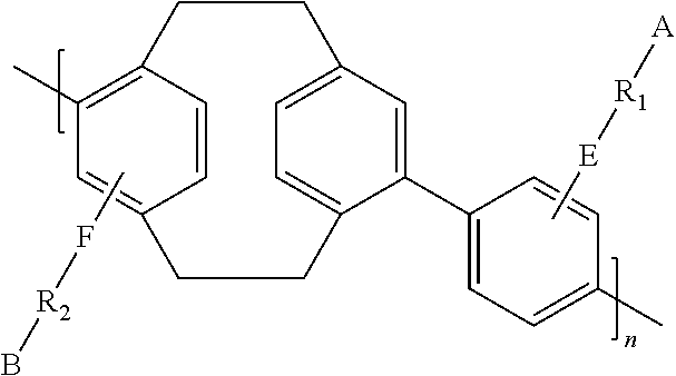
CF[R2]B.C1=CC2=C(C)C=C1CCC1=CC=C(C=C1C1=CC=C(C)C=C1)CC2.C[E][R1][A]
